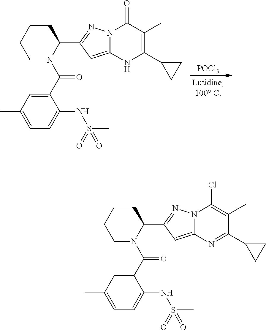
[POCl3].N12C(=CC(C3N(C(C4=CC(C)=CC=C4NS(=O)(=O)C)=O)CCCC3)=N1)NC(C1CC1)=C(C)C2=O.N12C(=CC(C3N(C(C4=CC(C)=CC=C4NS(=O)(=O)C)=O)CCCC3)=N1)N=C(C1CC1)C(C)=C2Cl
